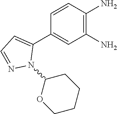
C1(C2=CC=NN2C2OCCCC2)=CC(N)=C(N)C=C1
